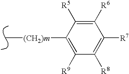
C1([R9])=C([(CH2)m]C)C([R5])=C([R6])C([R7])=C1[R8]
